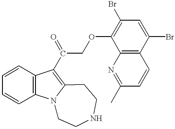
C1=CC2=C(C=C1)C(C(COC1=C(Br)C=C(Br)C3=C1N=C(C)C=C3)=O)=C1N2CCNCC1
